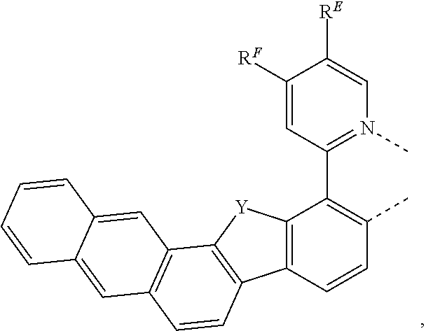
C12=C(C(C3=N(C)C=C([RE])C([RF])=C3)=C(C)C=C1)[Y]C1=C2C=CC2=C1C=C1C(=C2)C=CC=C1
